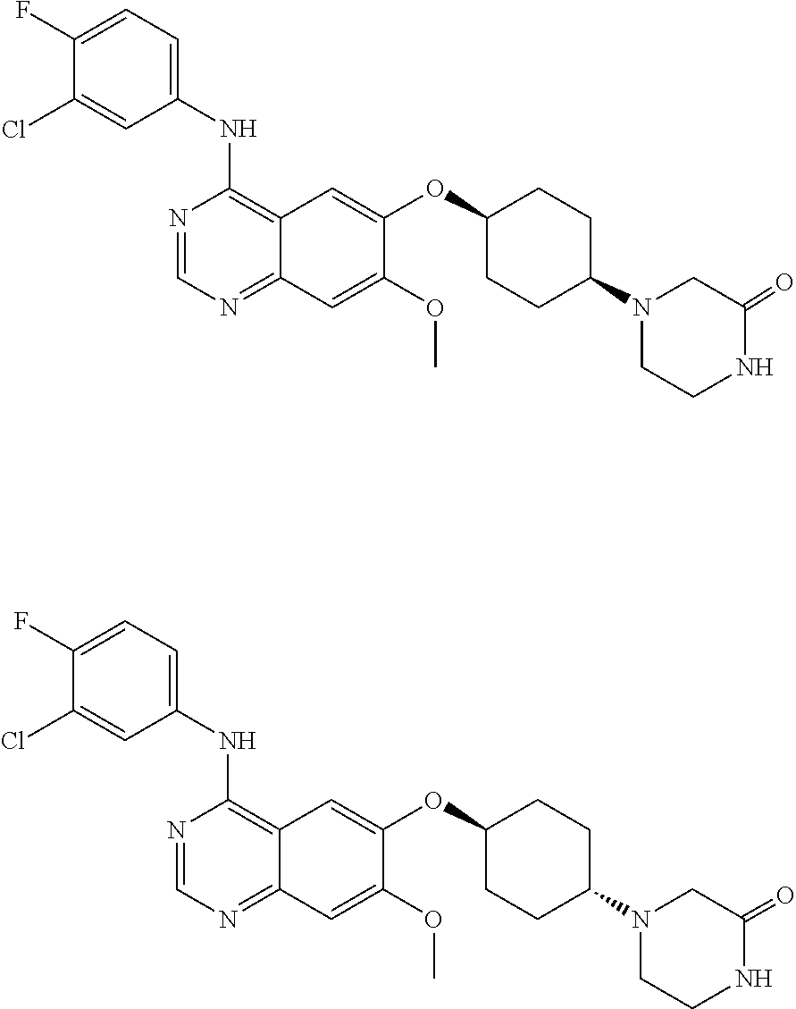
C1(F)=CC=C(NC2=C3C(=NC=N2)C=C(OC)C(OC2CCC(N4CCNC(=O)C4)CC2)=C3)C=C1Cl.C1(F)=CC=C(NC2=C3C(=NC=N2)C=C(OC)C(OC2CCC(N4CCNC(=O)C4)CC2)=C3)C=C1Cl
